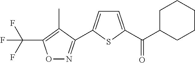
O1N=C(C2=CC=C(C(=O)C3CCCCC3)S2)C(C)=C1C(F)(F)F
